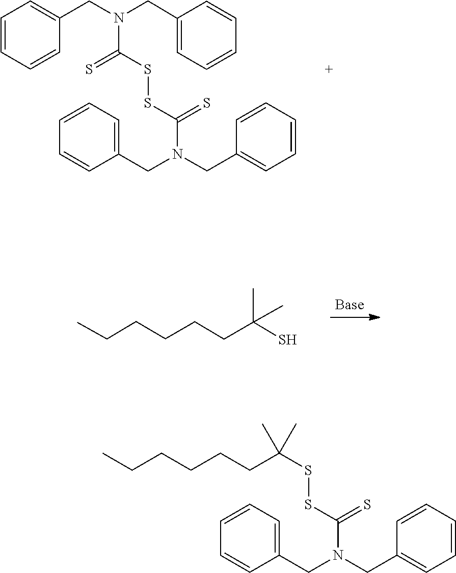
S=C(SSC(N(CC1=CC=CC=C1)CC1=CC=CC=C1)=S)N(CC1=CC=CC=C1)CC1=CC=CC=C1.CCCCCCC(C)(C)S.S(SC(=S)N(CC1=CC=CC=C1)CC1=CC=CC=C1)C(CCCCCC)(C)C
